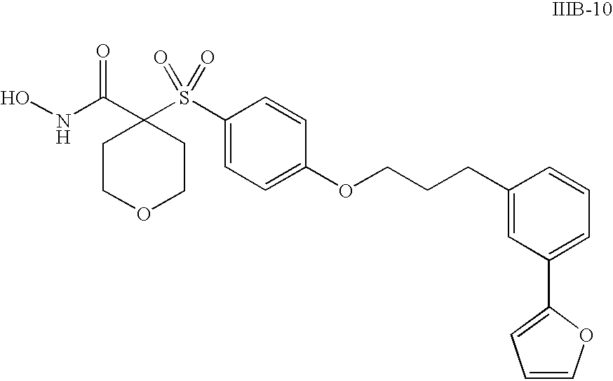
C1(S(=O)(=O)C2(C(NO)=O)CCOCC2)=CC=C(OCCCC2=CC(C3=CC=CO3)=CC=C2)C=C1
